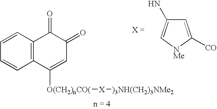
C1=C([CO])[NMe]C=C1N.C1=CC=CC2=C1C(=O)C(=O)C=C2[O(CH2)nCO(][X][)3NH(CH2)3NMe2]
